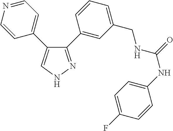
C1(C2=CC(CNC(NC3=CC=C(F)C=C3)=O)=CC=C2)=NNC=C1C1=CC=NC=C1
